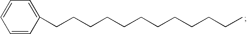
C1=CC(CCCCCCCCCCCC)=CC=C1
